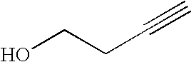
OCCC#C
